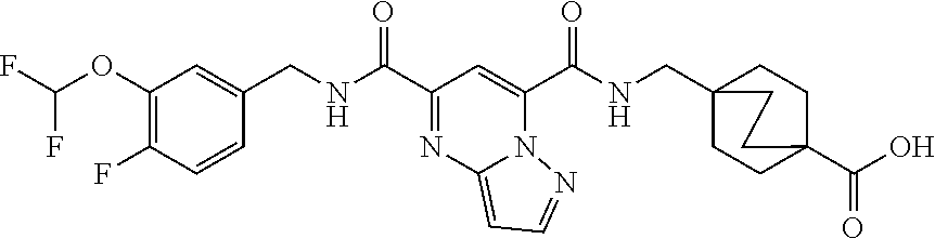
FC(OC1=C(F)C=CC(CNC(C2=NC3=CC=NN3C(C(NCC34CCC(C(O)=O)(CC3)CC4)=O)=C2)=O)=C1)F
